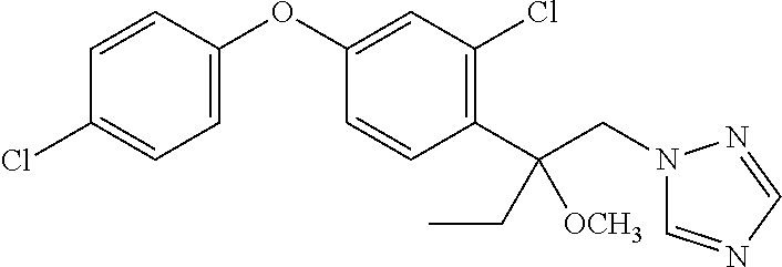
C1=CC(OC2=CC(Cl)=C(C(CN3C=NC=N3)(CC)[OCH3])C=C2)=CC=C1Cl
